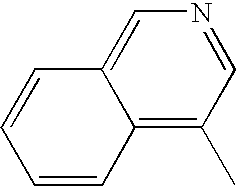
C12=C(C)C=NC=C1C=CC=C2
